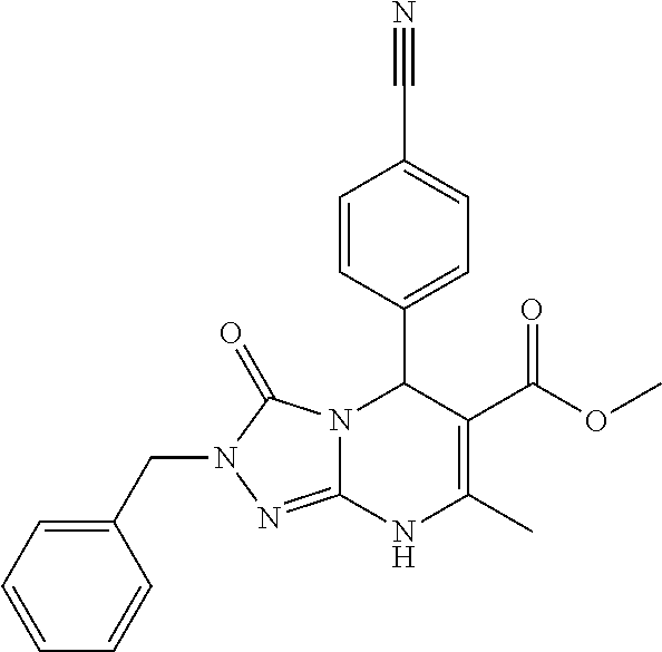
C1=CC(C2N3C(=NN(CC4=CC=CC=C4)C3=O)NC(C)=C2C(OC)=O)=CC=C1C#N
